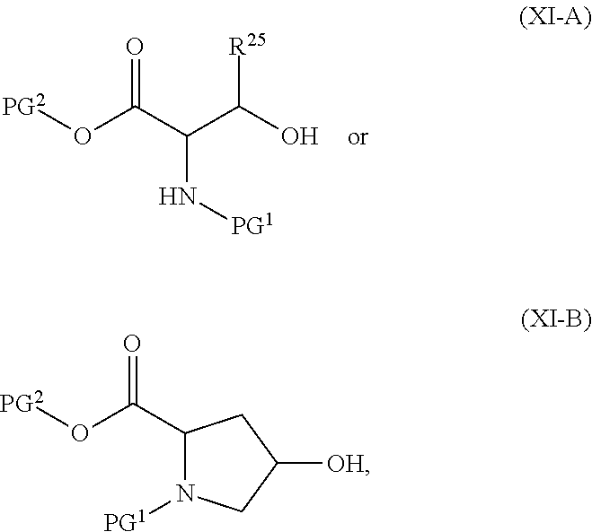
O(C(C(C(O)[R25])N[PG1])=O)[PG2].[PG1]N1C(C(O[PG2])=O)CC([OH])C1
